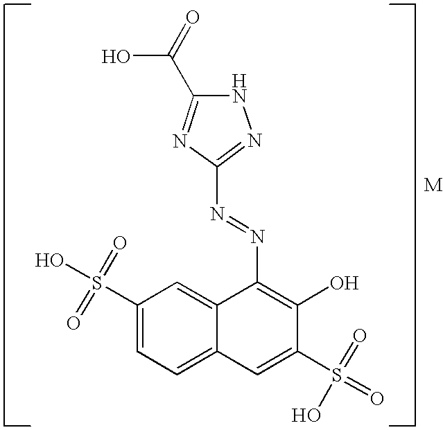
C1=C2C(=CC(S(O)(=O)=O)=C1)C(N=NC1=NNC(C(O)=O)=N1)=C(O)C(S(=O)(=O)O)=C2
